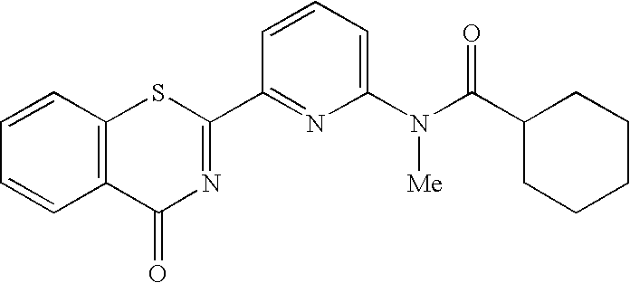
C1=CC2=C(C=C1)SC(C1=NC(N(C(=O)C3CCCCC3)[Me])=CC=C1)=NC2=O
